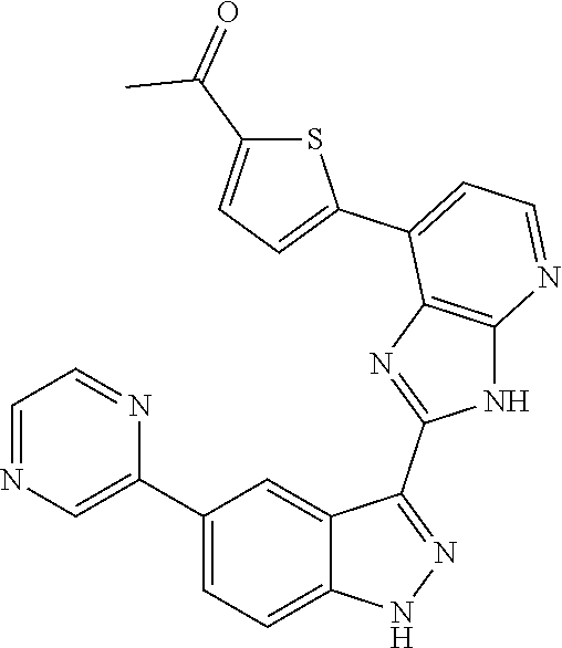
C1(C2=CC=C3C(=C2)C(C2=NC4=C(N2)N=CC=C4C2=CC=C(C(=O)C)S2)=NN3)=CN=CC=N1
